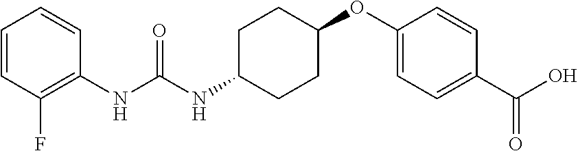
C1=CC(F)=C(NC(NC2CCC(OC3=CC=C(C(O)=O)C=C3)CC2)=O)C=C1
